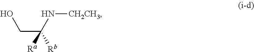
C(C([Rb])(N[CH2CH3])[Ra])O
